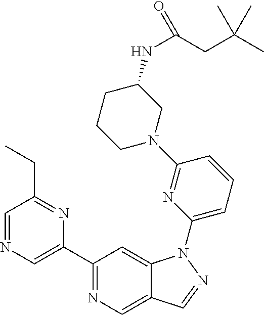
C1=NC=C(C2=NC=C3C(=C2)N(C2=CC=CC(N4CC(NC(CC(C)(C)C)=O)CCC4)=N2)N=C3)N=C1CC
